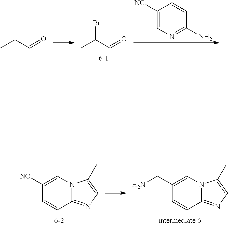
C1([NC])=CN=C(N)C=C1.CC(C=O)Br.CCC=O.C1(CN)=CN2C(=NC=C2C)C=C1.C1([NC])=CN2C(=NC=C2C)C=C1
